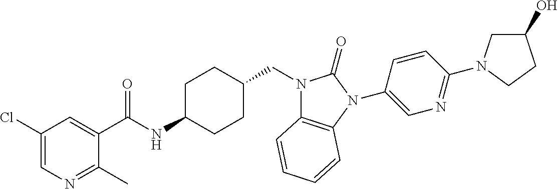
C1(C(NC2CCC(CN3C4=C(N(C5=CN=C(N6CC(O)CC6)C=C5)C3=O)C=CC=C4)CC2)=O)=CC(Cl)=CN=C1C
